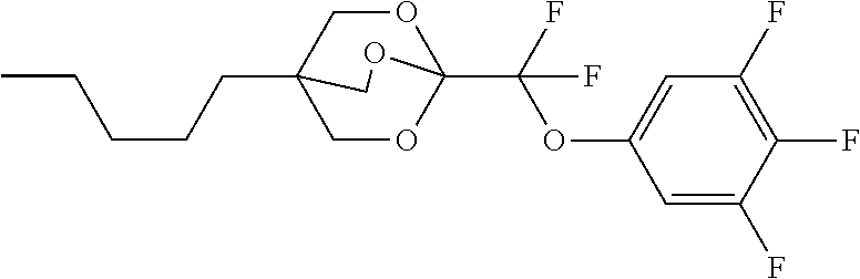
C(CCCC)C12COC(C(OC3=CC(F)=C(F)C(F)=C3)(F)F)(OC1)OC2
